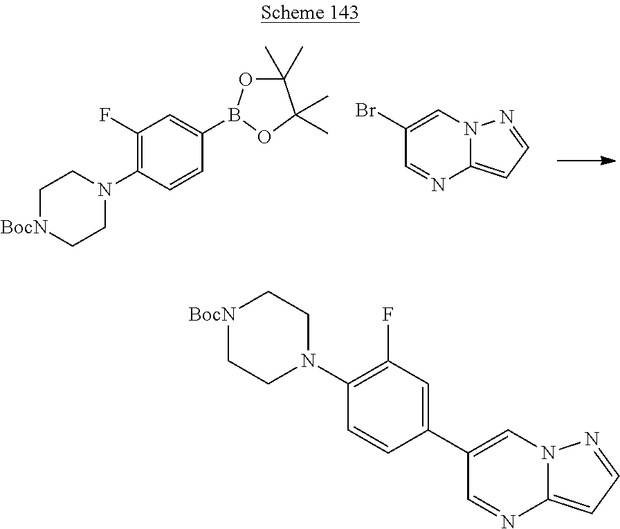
C1(F)=C(N2CC[BocN]CC2)C=CC(B2OC(C)(C)C(C)(C)O2)=C1.C1(Br)=CN2C(=CC=N2)N=C1.C1(C2=CC(F)=C(N3CC[BocN]CC3)C=C2)=CN2C(=CC=N2)N=C1
